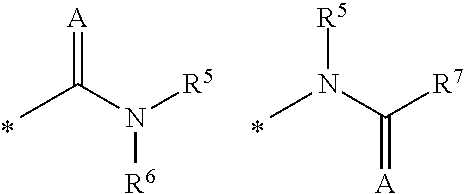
CC(N([R5])[R6])=[A].CN(C([R7])=[A])[R5]
